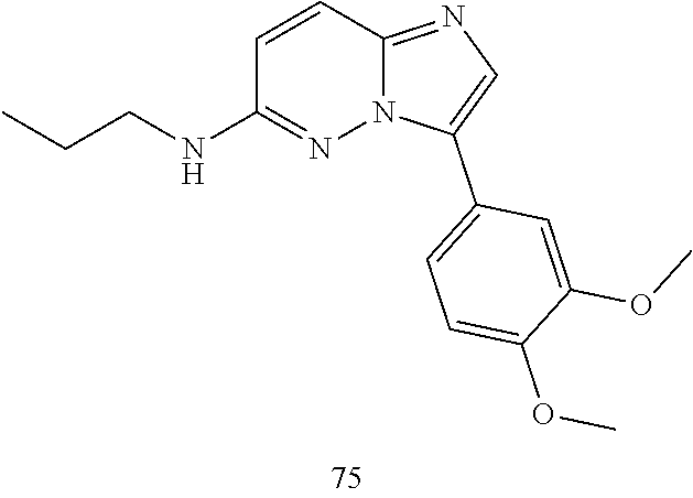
C1=CC2=NC=C(C3=CC=C(OC)C(OC)=C3)N2N=C1NCCC
